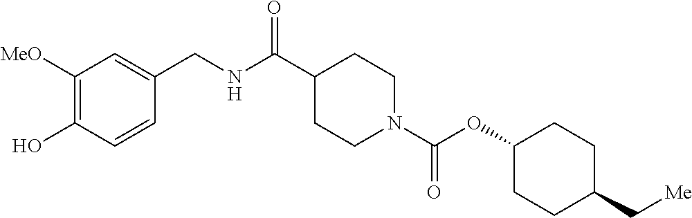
C1([MeO])=C(O)C=CC(CNC(C2CCN(C(OC3CCC(C[Me])CC3)=O)CC2)=O)=C1
